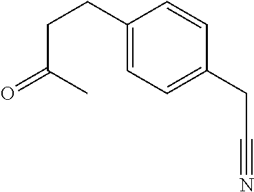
C1(CCC(=O)C)=CC=C(CC#N)C=C1
